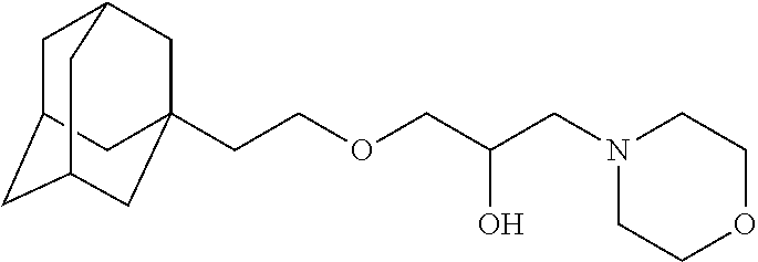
C1C2CC3CC(CCOCC(CN4CCOCC4)O)(CC1C3)C2
